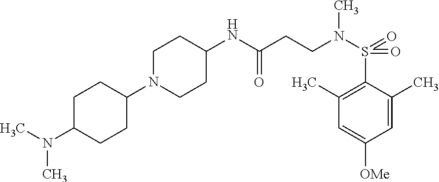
C1(NC(CCN(S(=O)(=O)C2=C(C)C=C([OMe])C=C2C)C)=O)CCN(C2CCC(N(C)C)CC2)CC1
